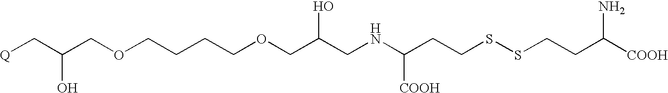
[Q]CC(COCCCCOCC(CNC(CCSSCCC([COOH])N)[COOH])O)O
